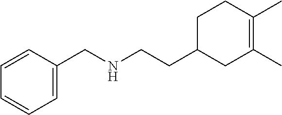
C1CC(CCNCC2=CC=CC=C2)CC(C)=C1C
